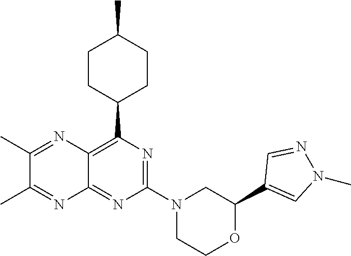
N1=C(N2CC(C3=CN(C)N=C3)OCC2)N=C2C(=C1C1CCC(C)CC1)N=C(C)C(C)=N2
